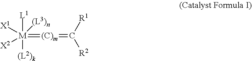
[M]([(L2)k])([X1])([L1])([X2])(=[(C)m]=C([R1])[R2])[(L3)n]
